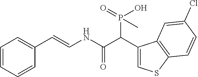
C1=CC=CC(C=CNC(C(C2=CSC3=C2C=C(Cl)C=C3)P(=O)(O)C)=O)=C1
